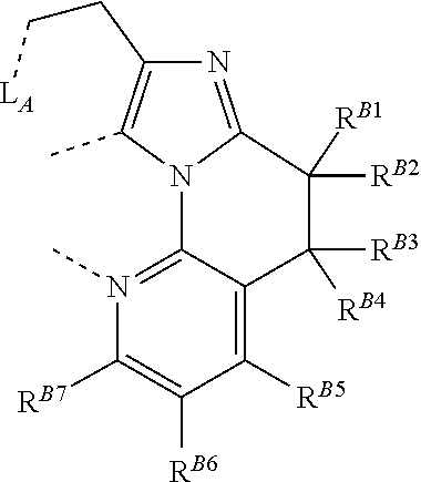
[RB1]C1([RB2])C2=NC(CC[LA])=C(C)N2C2=N(C)C([RB7])=C([RB6])C([RB5])=C2C1([RB4])[RB3]
